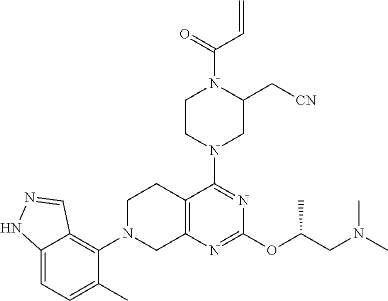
C1(N2CCC3=C(N=C(OC(CN(C)C)C)N=C3N3CCN(C(=O)C=C)C(C[CN])C3)C2)=C2C(=CC=C1C)NN=C2
